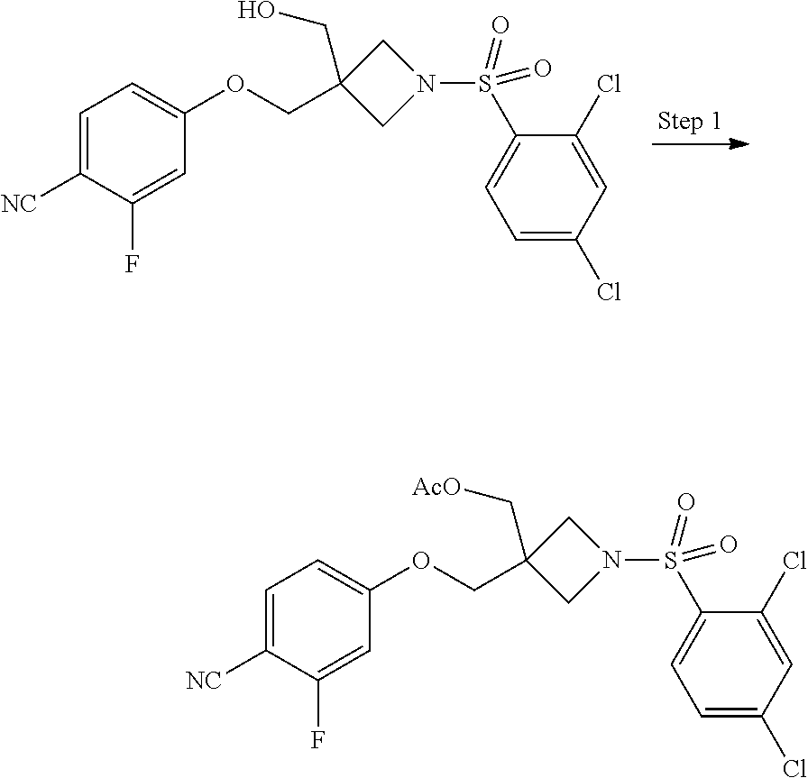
C1=C([NC])C(F)=CC(OCC2(CO)CN(S(C3=CC=C(Cl)C=C3Cl)(=O)=O)C2)=C1.C1=C([NC])C(F)=CC(OCC2(C[AcO])CN(S(C3=CC=C(Cl)C=C3Cl)(=O)=O)C2)=C1
